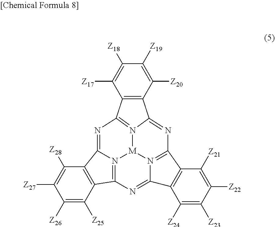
C1([Z18])=C([Z17])C2=C(C([Z20])=C1[Z19])C1=NC3=N4[M]5N1=C2N=C1N5=C(N=C4C2=C3C([Z21])=C([Z22])C([Z23])=C2[Z24])C2=C1C([Z28])=C([Z27])C([Z26])=C2[Z25]
